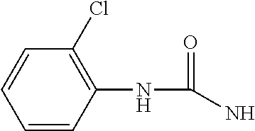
C1=CC(NC(=O)N)=C(Cl)C=C1
